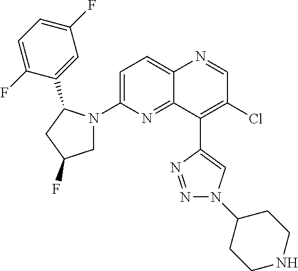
C12=CC=C(N3CC(F)CC3C3=CC(F)=CC=C3F)N=C1C(C1=CN(C3CCNCC3)N=N1)=C(Cl)C=N2
